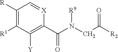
C1([R])=C([R1])C([Y])=C(C(N(CC([R2])=O)[R9])=O)[X]=C1
